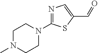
C1N(C)CCN(C2=NC=C(C=O)S2)C1
